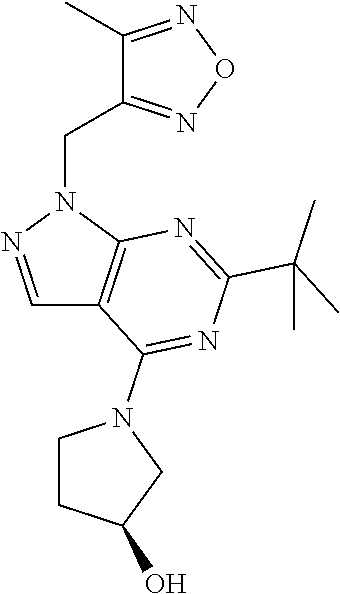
N1(CC2=NON=C2C)N=CC2=C1N=C(C(C)(C)C)N=C2N1CCC(O)C1
